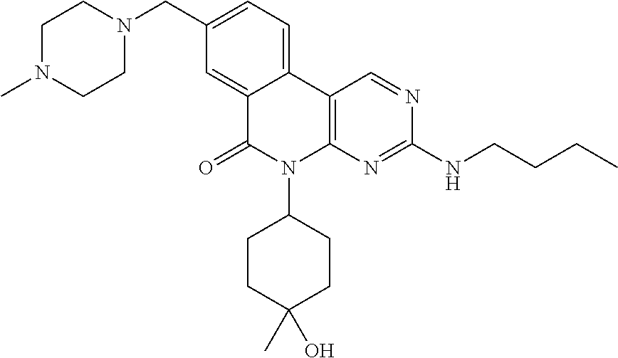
C1(CN2CCN(C)CC2)=CC=C2C(=C1)C(=O)N(C1CCC(C)(O)CC1)C1=C2C=NC(NCCCC)=N1
